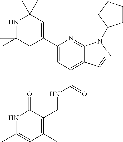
C1(C2=CC(C)(C)NC(C)(C)C2)=CC(C(=O)NCC2=C(C)C=C(C)NC2=O)=C2C(=N1)N(C1CCCC1)N=C2
